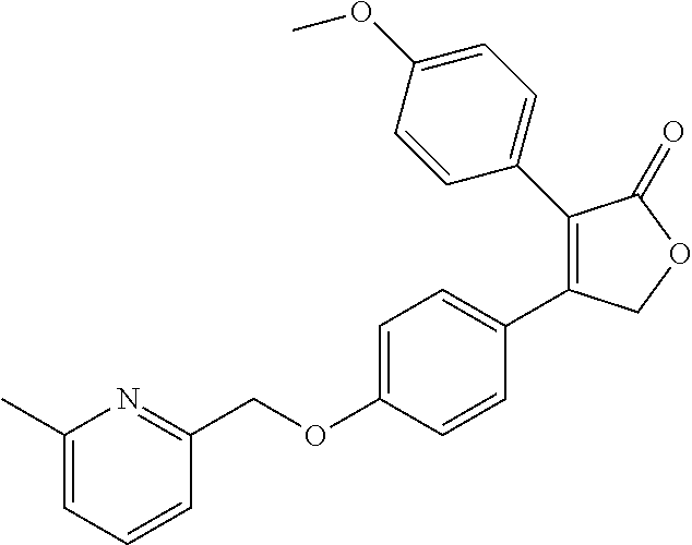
C1(C)=CC=CC(COC2=CC=C(C3=C(C4=CC=C(OC)C=C4)C(=O)OC3)C=C2)=N1
